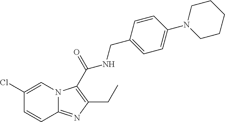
C1(Cl)=CN2C(=NC(CC)=C2C(=O)NCC2=CC=C(N3CCCCC3)C=C2)C=C1
